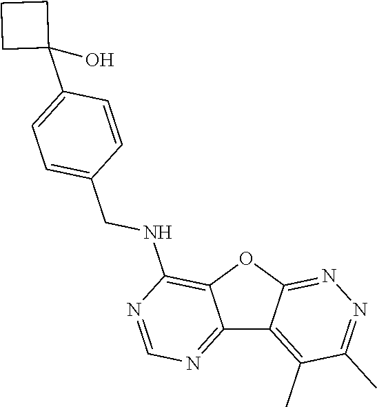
C12=NC=NC(NCC3=CC=C(C4(O)CCC4)C=C3)=C1OC1=NN=C(C)C(C)=C21
